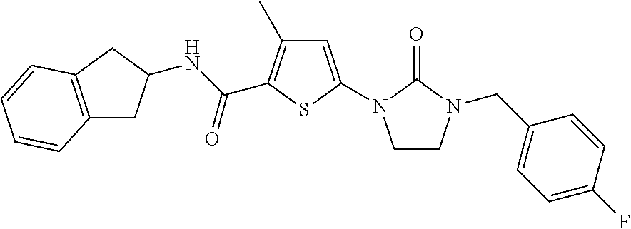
C1=C(N2CCN(CC3=CC=C(F)C=C3)C2=O)SC(C(NC2CC3=C(C2)C=CC=C3)=O)=C1C
